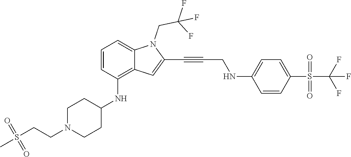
C(C#CC1=CC2=C(NC3CCN(CCS(C)(=O)=O)CC3)C=CC=C2N1CC(F)(F)F)NC1=CC=C(S(C(F)(F)F)(=O)=O)C=C1
